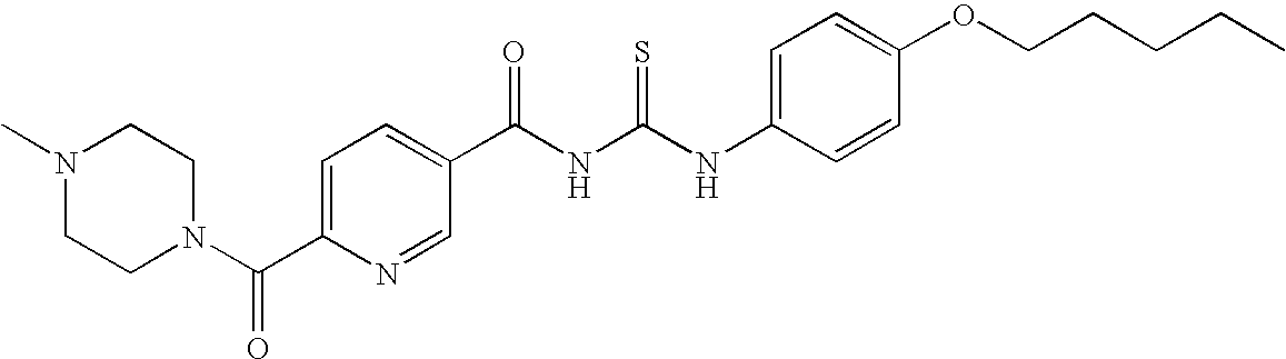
C(NC(NC1=CC=C(OCCCCC)C=C1)=S)(=O)C1=CC=C(C(N2CCN(C)CC2)=O)N=C1
